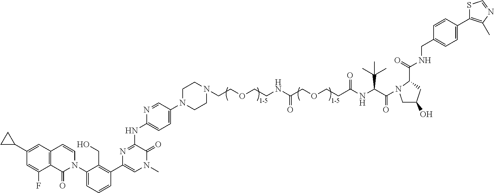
C12=C(C=C(C3CC3)C=C1F)C=CN(C1=CC=CC(C3=CN(C)C(=O)C(NC4=CC=C(N5CCN(CCOCCNC(COCCC(NC(C(N6CC(O)CC6C(NCC6=CC=C(C7=C(C)N=CS7)C=C6)=O)=O)C(C)(C)C)=O)=O)CC5)C=N4)=N3)=C1CO)C2=O
